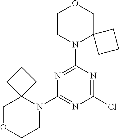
C1OCCN(C2=NC(Cl)=NC(N3C4(COCC3)CCC4)=N2)C12CCC2
